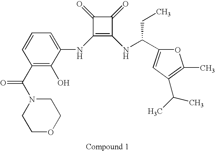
C1(NC2=CC=CC(C(=O)N3CCOCC3)=C2O)=C(NC(CC)C2=CC(C(C)C)=C(C)O2)C(=O)C1=O
